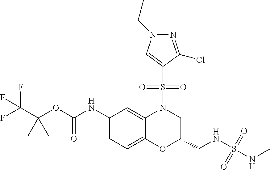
C1(NC(OC(C(F)(F)F)(C)C)=O)=CC=C2C(=C1)N(S(C1=CN(CC)N=C1Cl)(=O)=O)CC(CNS(=O)(NC)=O)O2
